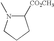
C1([CO2CH3])N(C)CCC1
